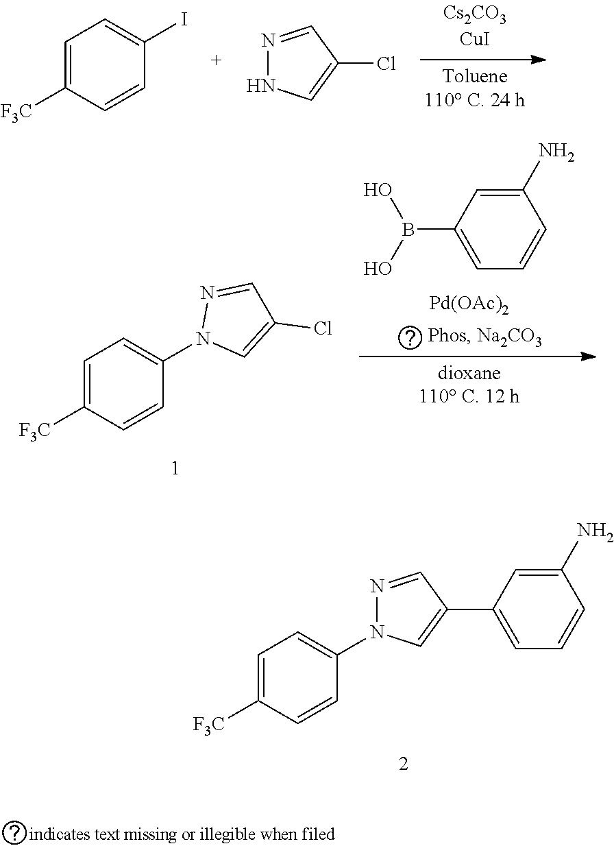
[F3C]C1=CC=C(N2N=CC(Cl)=C2)C=C1.B(O)(O)C1=CC=CC(N)=C1.[Pd(OAc)2].C1=C([F3C])C=CC(I)=C1.ClC1=CNN=C1.C1=C([F3C])C=CC(N2N=CC(C3=CC=CC(N)=C3)=C2)=C1
